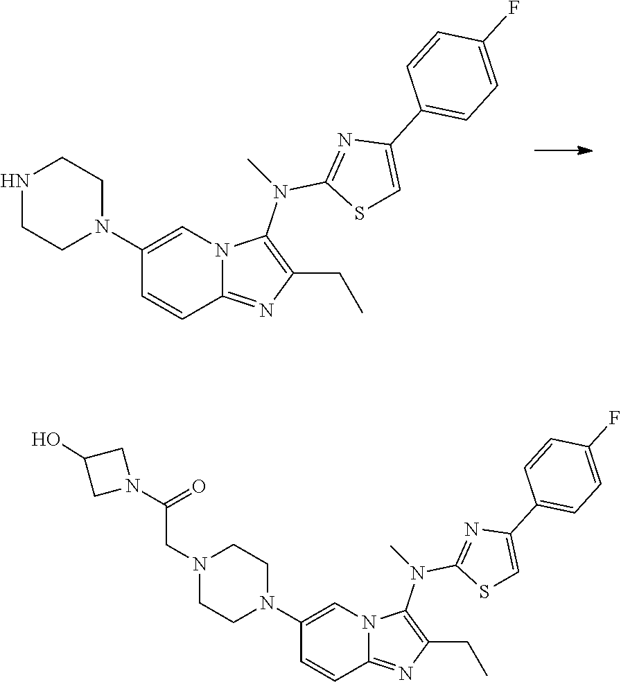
C1(CC)=C(N(C2=NC(C3=CC=C(F)C=C3)=CS2)C)N2C=C(N3CCNCC3)C=CC2=N1.C1(CC)=C(N(C2=NC(C3=CC=C(F)C=C3)=CS2)C)N2C=C(N3CCN(CC(N4CC(O)C4)=O)CC3)C=CC2=N1
